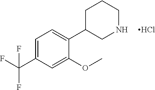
C1=C(C(F)(F)F)C=C(OC)C(C2CNCCC2)=C1.Cl
